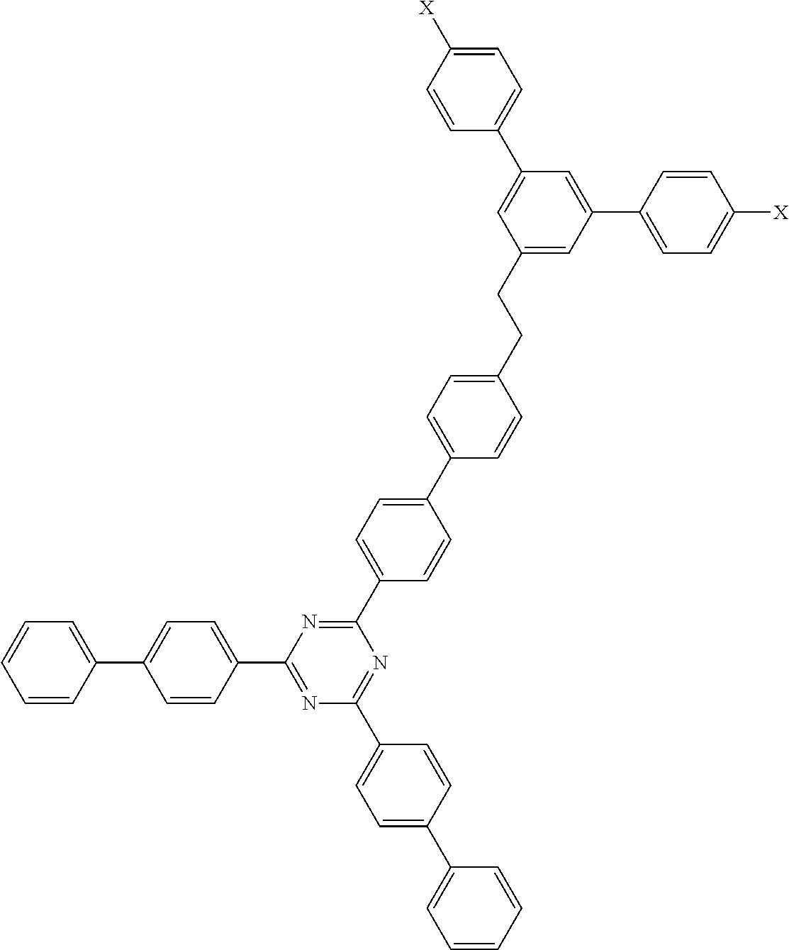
C1=CC(C2=NC(C3=CC=C(C4=CC=CC=C4)C=C3)=NC(C3=CC=C(C4=CC=C(CCC5=CC(C6=CC=C([X])C=C6)=CC(C6=CC=C([X])C=C6)=C5)C=C4)C=C3)=N2)=CC=C1C1=CC=CC=C1
